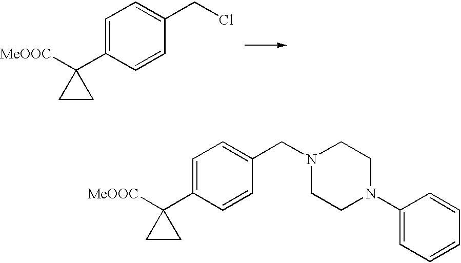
C1=C(C2([MeOOC])CC2)C=CC(CN2CCN(C3=CC=CC=C3)CC2)=C1.C1=C(C2([MeOOC])CC2)C=CC(CCl)=C1
